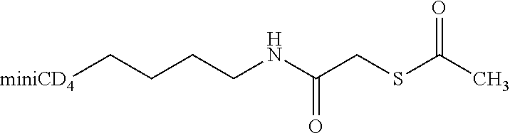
[miniCD4]CCCCNC(CSC(C)=O)=O
